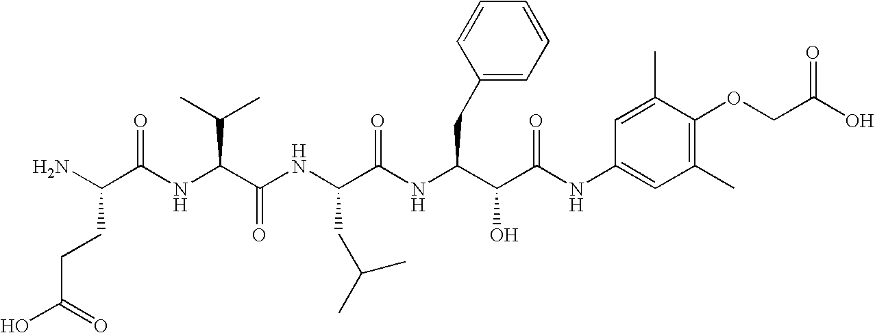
C(C(O)=O)CC(N)C(=O)NC(C(C)C)C(=O)NC(CC(C)C)C(=O)NC(CC1=CC=CC=C1)C(O)C(=O)NC1=CC(C)=C(OCC(=O)O)C(C)=C1
